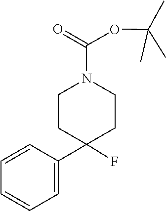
C1=CC=CC=C1C1(F)CCN(C(OC(C)(C)C)=O)CC1
